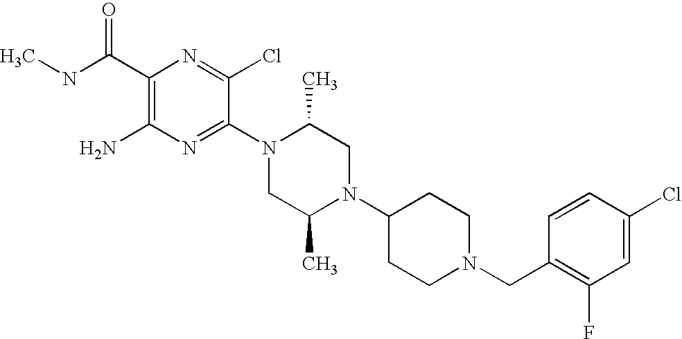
C1(C(NC)=O)=C(N)N=C(N2CC(C)N(C3CCN(CC4=C(F)C=C(Cl)C=C4)CC3)CC2C)C(Cl)=N1
